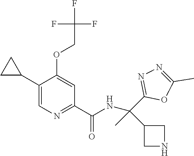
C1(C2CC2)=CN=C(C(=O)NC(C)(C2CNC2)C2=NN=C(C)O2)C=C1OCC(F)(F)F
